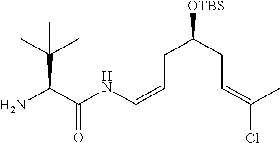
C(C(C)(C)C)(C(NC=CCC([OTBS])CC=C(Cl)C)=O)N
